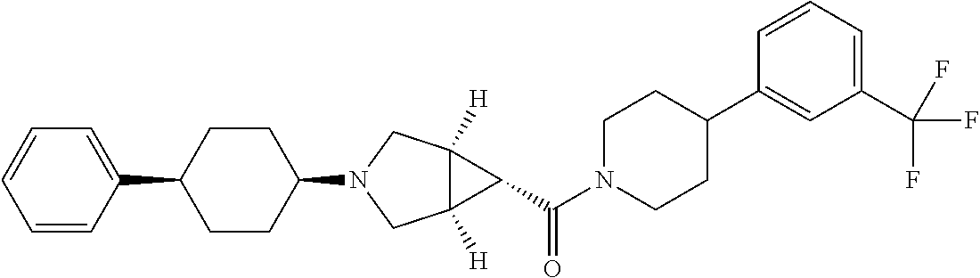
C1(C2CCC(N3CC4([H])C([H])(C3)C4C(N3CCC(C4=CC(C(F)(F)F)=CC=C4)CC3)=O)CC2)=CC=CC=C1
